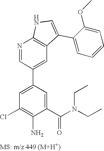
N1=CC(C2=CC(Cl)=C(N)C(C(N(CC)CC)=O)=C2)=CC2=C1NC=C2C1=CC=CC=C1OC
